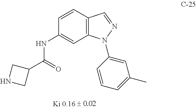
C1=CC2=C(C=C1NC(C1CNC1)=O)N(C1=CC(C)=CC=C1)N=C2
